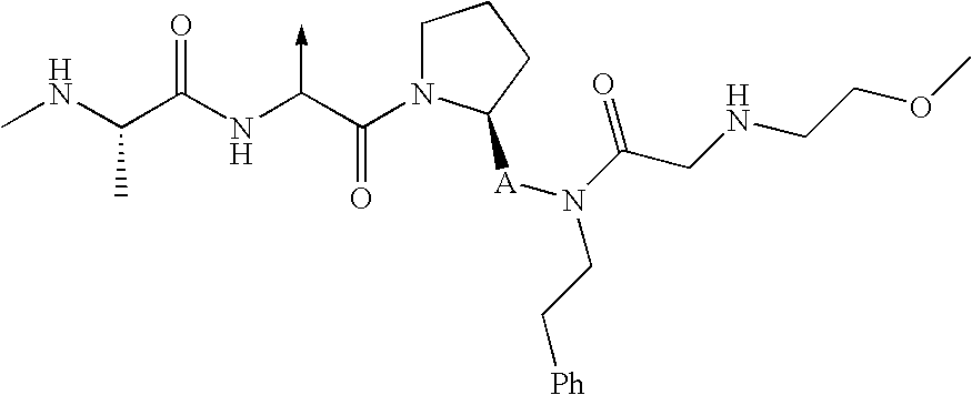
C(NC)(C(NC(C(N1CCCC1[A]N(C(=O)CNCCOC)CC[Ph])=O)->C)=O)C
